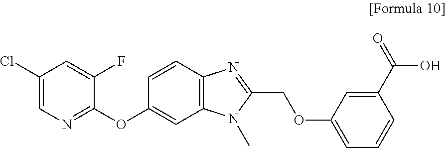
C1(Cl)=CN=C(OC2=CC3=C(C=C2)N=C(COC2=CC=CC(C(O)=O)=C2)N3C)C(F)=C1
